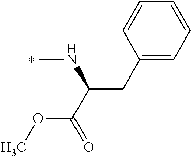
CNC(C(=O)OC)CC1=CC=CC=C1
